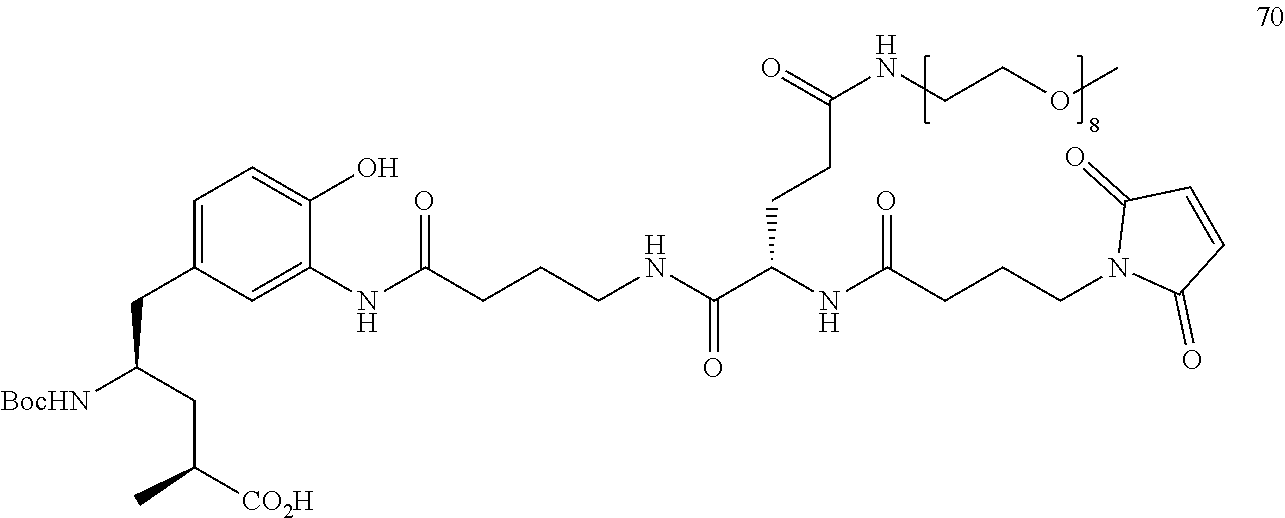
C1=C(CC([BocHN])CC([CO2H])C)C=C(NC(=O)CCCNC(C(NC(CCCN2C(=O)C=CC2=O)=O)CCC(NCCOC)=O)=O)C(O)=C1
